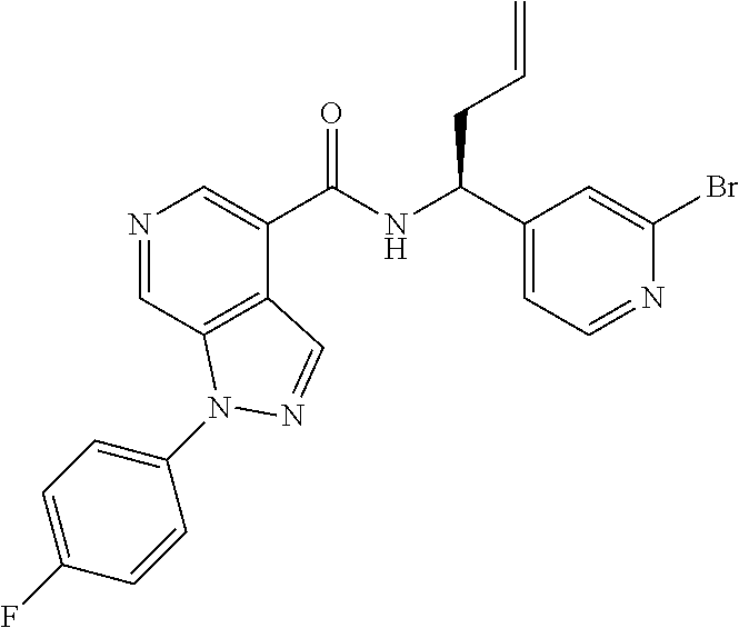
N1=CC2=C(C(C(NC(C3=CC=NC(Br)=C3)CC=C)=O)=C1)C=NN2C1=CC=C(F)C=C1
